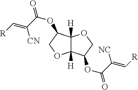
C12([H])C([H])(C(OC(C(=C[R])[NC])=O)CO1)OCC2OC(C(=C[R])[CN])=O
